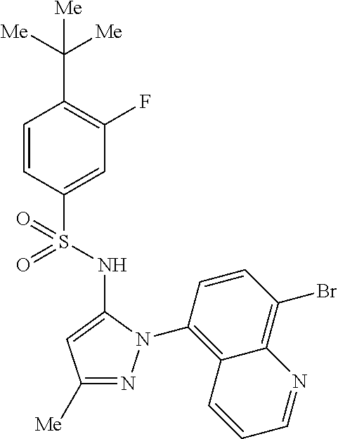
C1=CC(S(=O)(NC2=CC([Me])=NN2C2=C3C(=C(Br)C=C2)N=CC=C3)=O)=CC(F)=C1C([Me])([Me])[Me]
